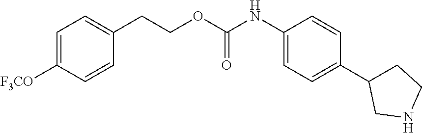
C1=C([F3CO])C=CC(CCOC(NC2=CC=C(C3CCNC3)C=C2)=O)=C1
